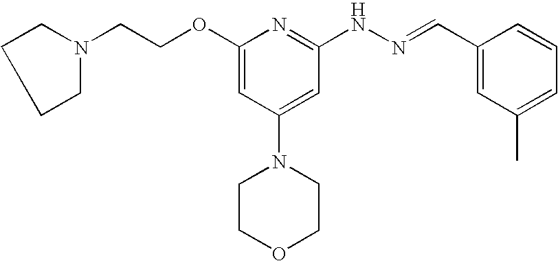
N1(CCOC2=CC(N3CCOCC3)=CC(NN=CC3=CC(C)=CC=C3)=N2)CCCC1
